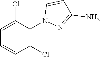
NC1=NN(C2=C(Cl)C=CC=C2Cl)C=C1
